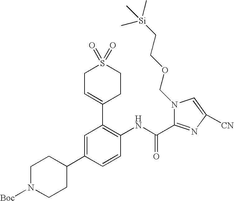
C1C=C(C2=C(NC(=O)C3=NC([CN])=CN3COCC[Si](C)(C)C)C=CC(C3CCN([Boc])CC3)=C2)CCS1(=O)=O
